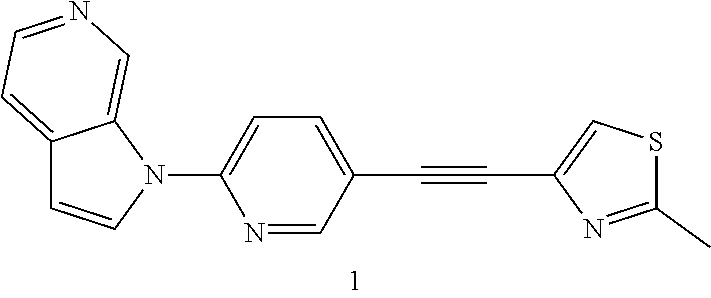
C12=CC=NC=C1N(C1=CC=C(C#CC3=CSC(C)=N3)C=N1)C=C2
